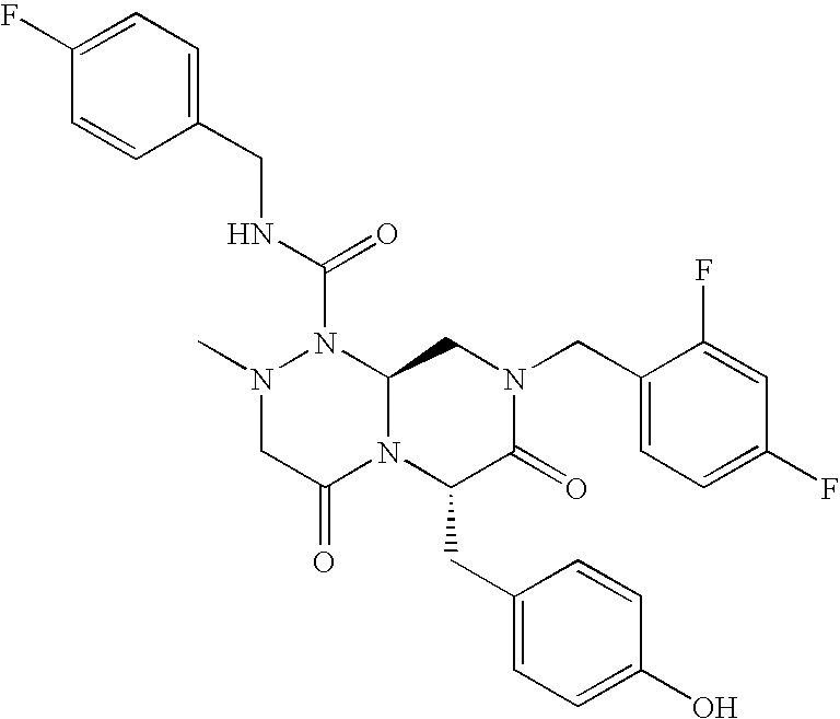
N(C(=O)N1N(C)CC(=O)N2C1CN(CC1=CC=C(F)C=C1F)C(=O)C2CC1=CC=C(O)C=C1)CC1=CC=C(F)C=C1
